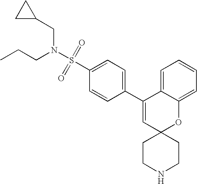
C1(C2=CC=C(S(=O)(=O)N(CC3CC3)CCC)C=C2)=CC2(OC3=CC=CC=C13)CCNCC2
